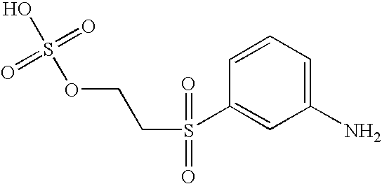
C1=CC(S(=O)(CCOS(O)(=O)=O)=O)=CC(N)=C1
